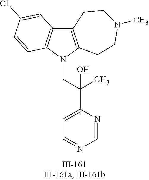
N1(CC(C2=CC=NC=N2)(C)O)C2=C(C3=C1C=CC(Cl)=C3)CCN(C)CC2
